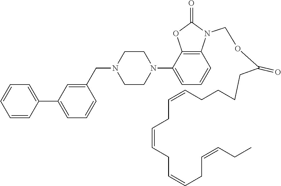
C1=CC=CC(C2=CC=CC(CN3CCN(C4=CC=CC5=C4OC(=O)N5COC(CCCCC=CCC=CCC=CCC=CCC)=O)CC3)=C2)=C1
